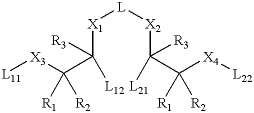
[L11][X3]C(C([X1][L][X2]C(C([X4][L22])([R1])[R2])([L21])[R3])([R3])[L12])([R1])[R2]
